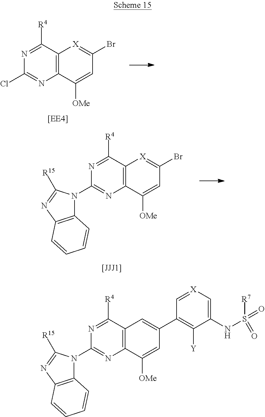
C12=C(C([R4])=NC(N3C4=C(N=C3[R15])C=CC=C4)=N1)C=C(C1=C([Y])C(NS([R7])(=O)=O)=C[X]=C1)C=C2[OMe].C12=C(C([R4])=NC(Cl)=N1)[X]=C(Br)C=C2[OMe].C12=C(C([R4])=NC(N3C4=C(N=C3[R15])C=CC=C4)=N1)[X]=C(Br)C=C2[OMe]
